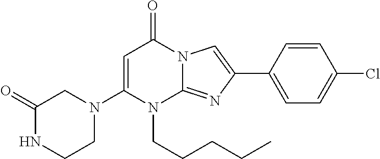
C1(=O)NCCN(C2=CC(=O)N3C(=NC(C4=CC=C(Cl)C=C4)=C3)N2CCCCC)C1
